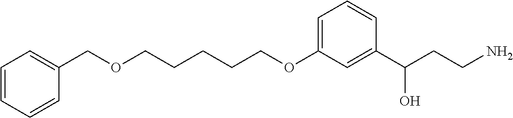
C1=CC=CC(COCCCCCOC2=CC=CC(C(CCN)O)=C2)=C1
